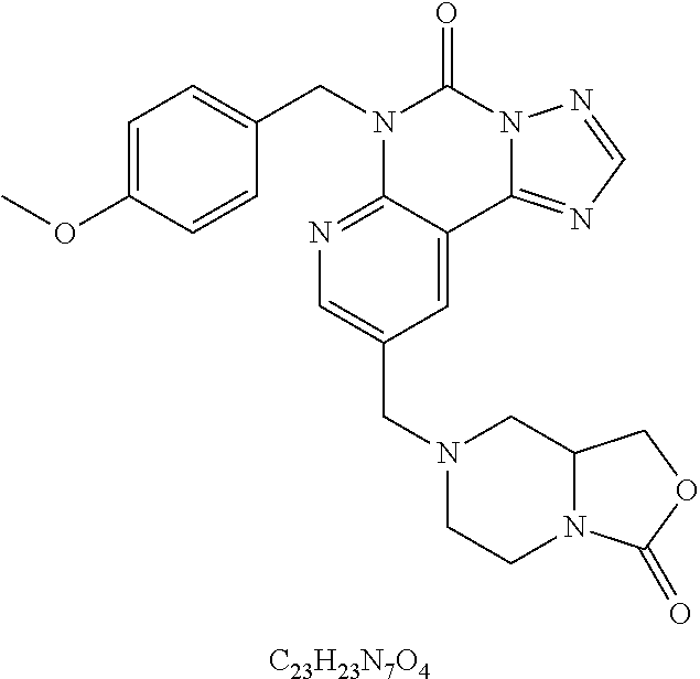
[C23H23N7O4].C1=C(OC)C=CC(CN2C3=NC=C(CN4CCN5C(C4)COC5=O)C=C3C3=NC=NN3C2=O)=C1
